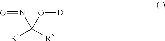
[R1]C([R2])(N=O)O[D]
